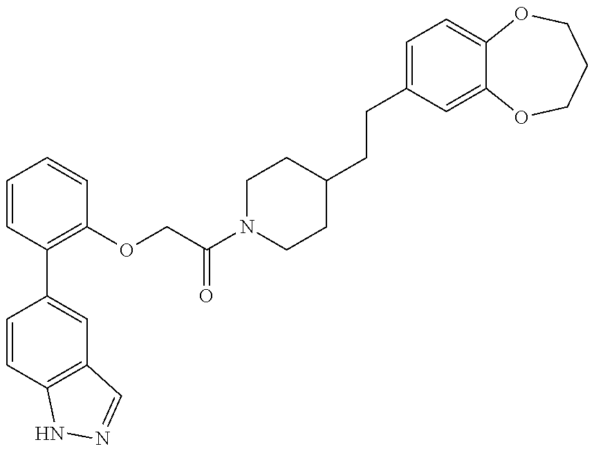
C1=CC2=C(C=C1C1=C(OCC(N3CCC(CCC4=CC=C5C(=C4)OCCCO5)CC3)=O)C=CC=C1)C=NN2
